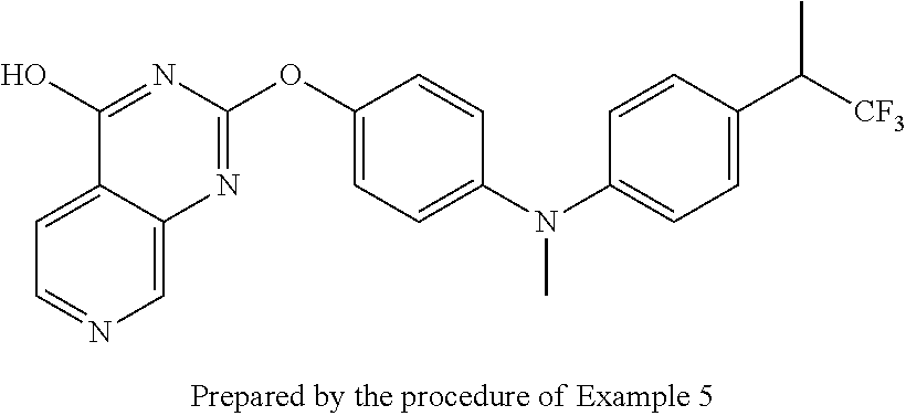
C1=C2C(=CC=N1)C(O)=NC(OC1=CC=C(N(C3=CC=C(C([CF3])C)C=C3)C)C=C1)=N2
